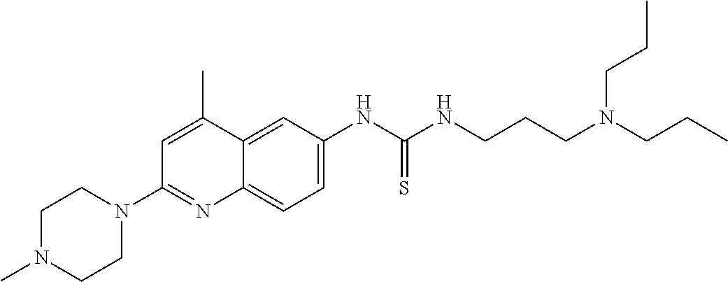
C1=C(NC(NCCCN(CCC)CCC)=S)C=C2C(=C1)N=C(N1CCN(C)CC1)C=C2C
